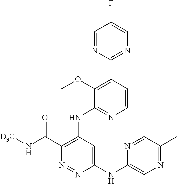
C1(C2=C(OC)C(NC3=C(C(N[D3C])=O)N=NC(NC4=CN=C(C)C=N4)=C3)=NC=C2)=NC=C(F)C=N1
